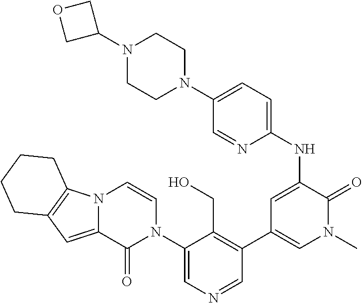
C1(N2C=CN3C(=CC4=C3CCCC4)C2=O)=CN=CC(C2=CN(C)C(=O)C(NC3=CC=C(N4CCN(C5COC5)CC4)C=N3)=C2)=C1CO
